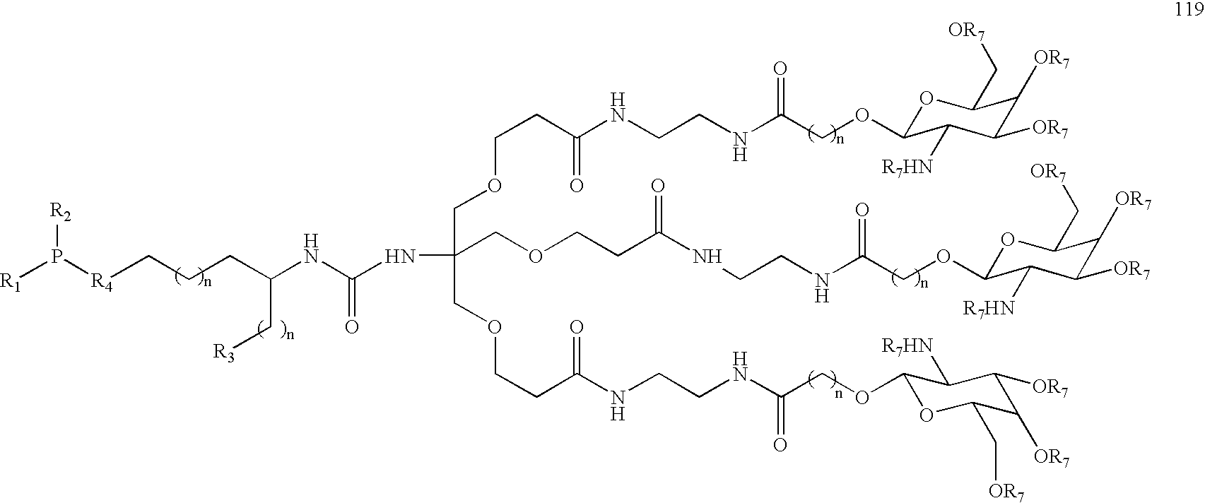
N(C(COCCC(NCCNC(COC1OC(C[OR7])C([OR7])C([OR7])C1[R7HN])=O)=O)(COCCC(NCCNC(COC1OC(C[OR7])C([OR7])C([OR7])C1[R7HN])=O)=O)COCCC(NCCNC(COC1OC(C[OR7])C([OR7])C([OR7])C1[R7HN])=O)=O)C(NC(CCC[R4]P([R1])[R2])C[R3])=O
